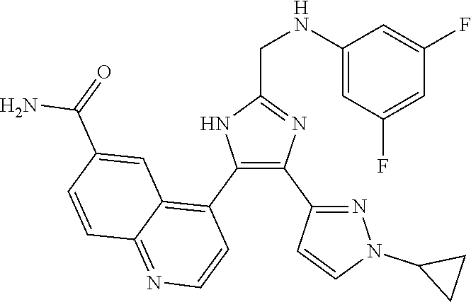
C1(C2=NN(C3CC3)C=C2)=C(C2=C3C(=NC=C2)C=CC(C(N)=O)=C3)NC(CNC2=CC(F)=CC(F)=C2)=N1
